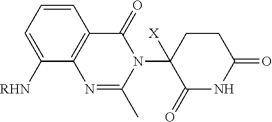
C1=CC=C([RHN])C2=C1C(=O)N(C1([X])C(=O)NC(=O)CC1)C(C)=N2
